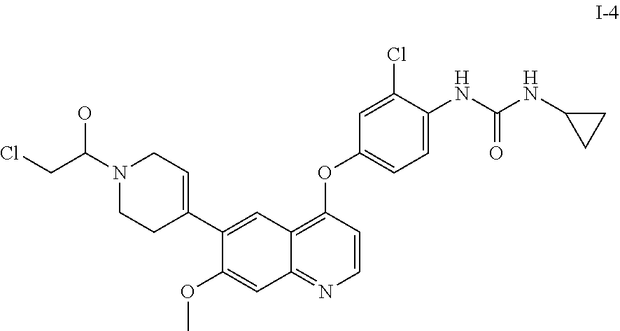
C12=C(OC3=CC=C(NC(NC4CC4)=O)C(Cl)=C3)C=CN=C1C=C(OC)C(C1=CCN(C(CCl)O)CC1)=C2
